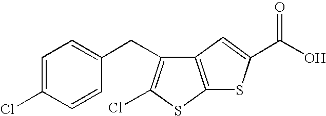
C12=C(C=C(C(O)=O)S1)C(CC1=CC=C(Cl)C=C1)=C(Cl)S2
